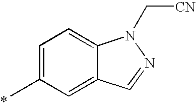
C1=C(C)C=C2C(=C1)N(C[CN])N=C2
